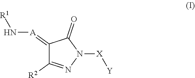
C1(=[A]N[R1])C([R2])=NN([X][Y])C1=O
